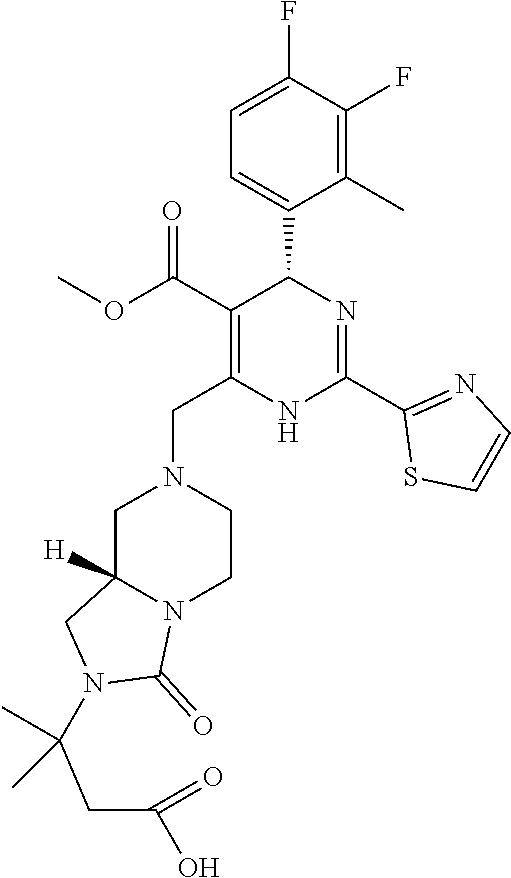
C1=C(F)C(F)=C(C)C(C2C(C(OC)=O)=C(CN3CC4([H])N(CC3)C(=O)N(C(CC(O)=O)(C)C)C4)NC(C3=NC=CS3)=N2)=C1
